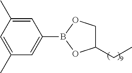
C1=C(C)C=C(C)C=C1B1OC(CC)CO1
